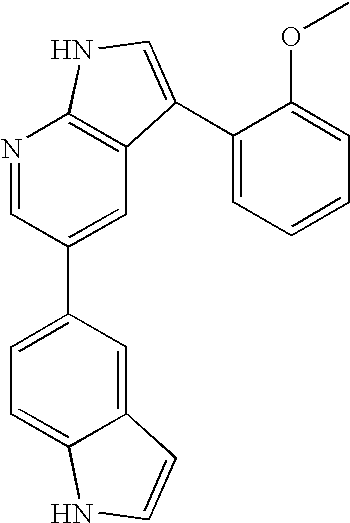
N1=CC(C2=CC=C3C(=C2)C=CN3)=CC2=C1NC=C2C1=CC=CC=C1OC
